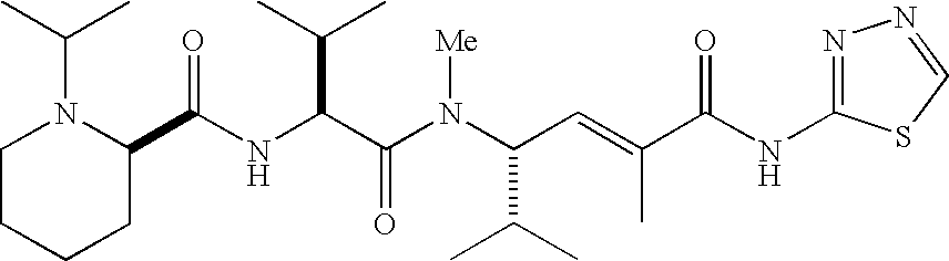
N(C(C(N(C(C(C)C)C=C(C)C(NC1=NN=CS1)=O)[Me])=O)C(C)C)C(C1N(C(C)C)CCCC1)=O
